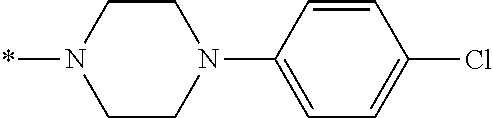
C1CN(C2=CC=C(Cl)C=C2)CCN1*
